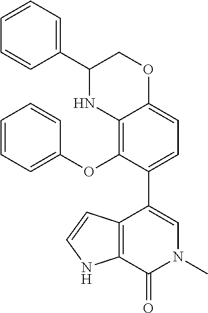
C12=C(OC3=CC=CC=C3)C(C3=CN(C)C(=O)C4=C3C=CN4)=CC=C1OCC(C1=CC=CC=C1)N2
